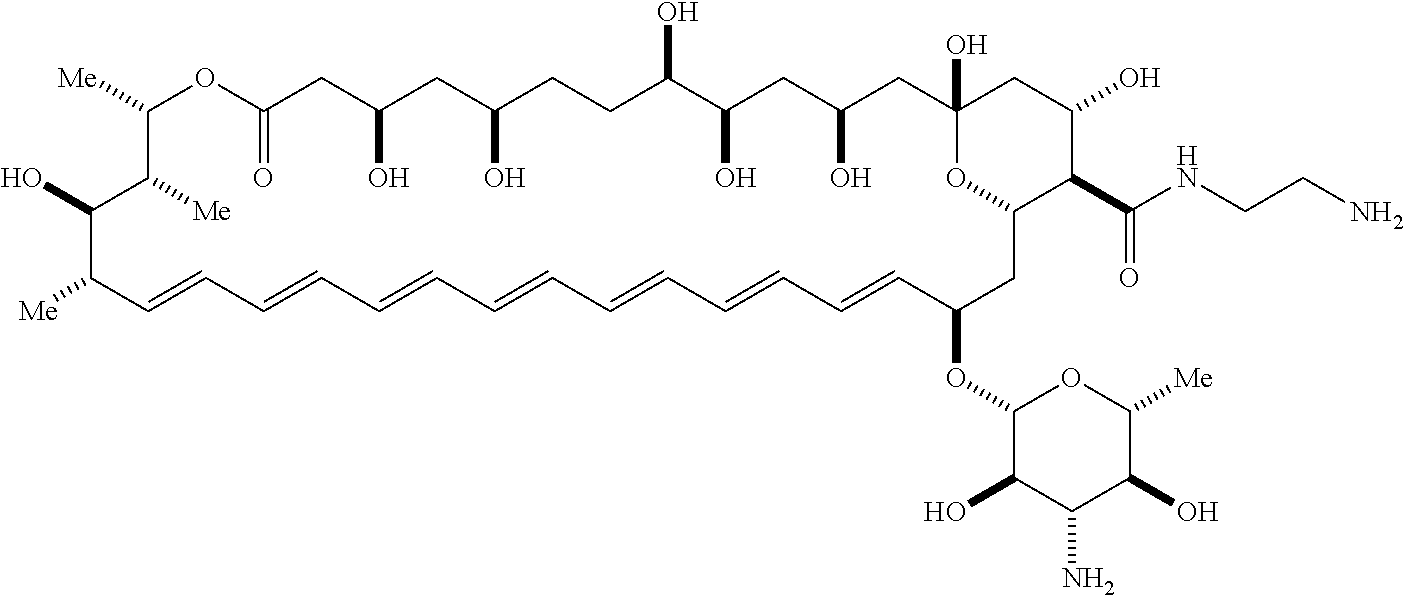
OC1CC2(O)CC(O)CC(O)C(O)CCC(O)CC(O)CC(=O)OC([Me])C([Me])C(O)C([Me])C=CC=CC=CC=CC=CC=CC=CC(OC3C(O)C(N)C(O)C([Me])O3)CC(O2)C1C(=O)NCCN
